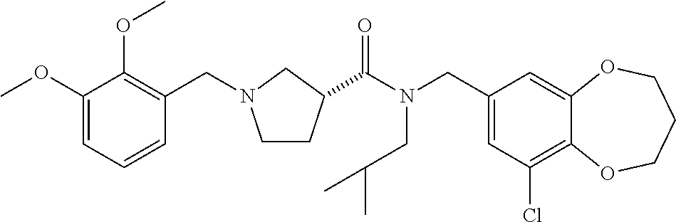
C1(CN(C(=O)C2CCN(CC3=C(OC)C(OC)=CC=C3)C2)CC(C)C)=CC(Cl)=C2C(=C1)OCCCO2
